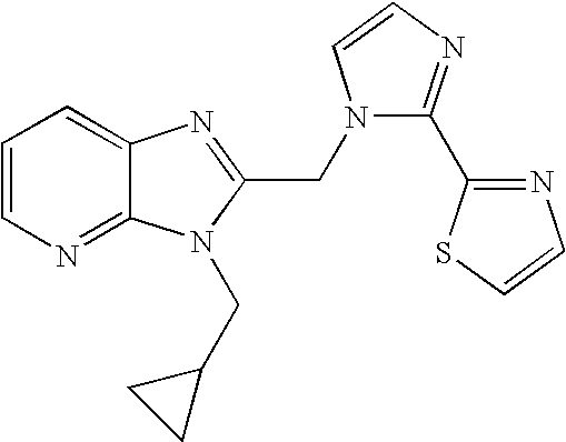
C1=CN=C2C(=C1)N=C(CN1C(C3=NC=CS3)=NC=C1)N2CC1CC1
